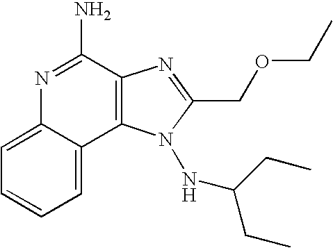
N1=C(N)C2=C(C3=CC=CC=C13)N(NC(CC)CC)C(COCC)=N2
